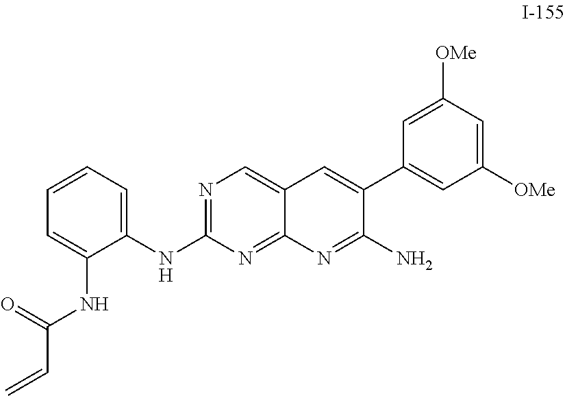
C1(NC2=CC=CC=C2NC(C=C)=O)=NC=C2C(=N1)N=C(N)C(C1=CC([OMe])=CC([OMe])=C1)=C2
